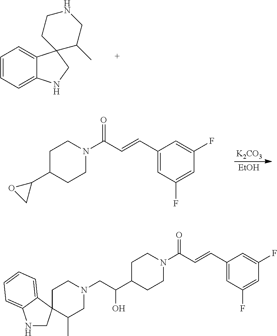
C1=CC=C2C(=C1)C1(CN2)C(C)CNCC1.C1(C=CC(N2CCC(C3OC3)CC2)=O)=CC(F)=CC(F)=C1.[K2CO3].[EtOH].C1(C=CC(N2CCC(C(CN3CCC4(C(C)C3)CNC3=CC=CC=C43)O)CC2)=O)=CC(F)=CC(F)=C1
